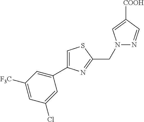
N1(CC2=NC(C3=CC([F3C])=CC(Cl)=C3)=CS2)N=CC([COOH])=C1
